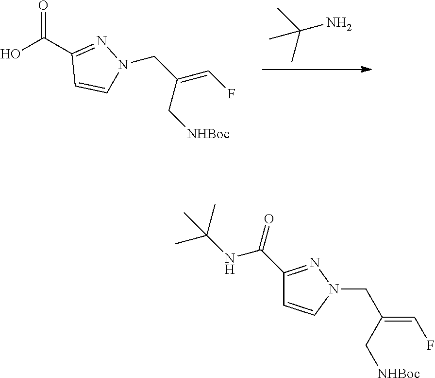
C(N)(C)(C)C.C(C1=NN(CC(=CF)C[NHBoc])C=C1)(O)=O.C1=CN(CC(=CF)C[NHBoc])N=C1C(NC(C)(C)C)=O
